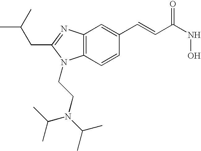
C12=C(C=CC(C=CC(=O)NO)=C1)N(CCN(C(C)C)C(C)C)C(CC(C)C)=N2
